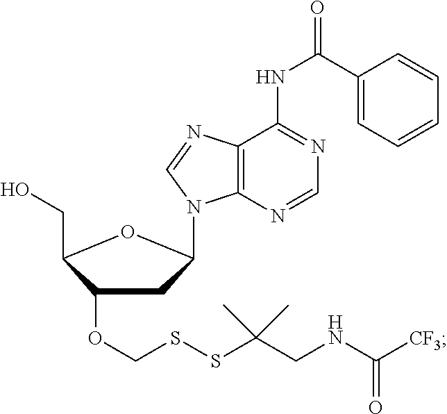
C1(OCSSC(CNC([CF3])=O)(C)C)CC(N2C3=C(C(NC(C4=CC=CC=C4)=O)=NC=N3)N=C2)OC1CO
